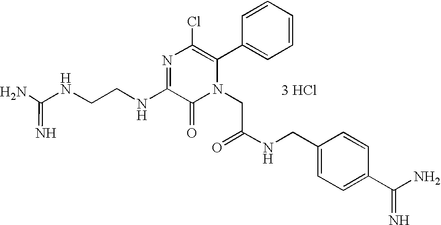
[3 HCl].N(CCNC1=NC(Cl)=C(C2=CC=CC=C2)N(CC(NCC2=CC=C(C(=N)N)C=C2)=O)C1=O)C(N)=N
